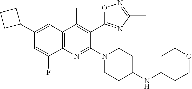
C1(C2CCC2)=CC2=C(C(F)=C1)N=C(N1CCC(NC3CCOCC3)CC1)C(C1=NC(C)=NO1)=C2C
